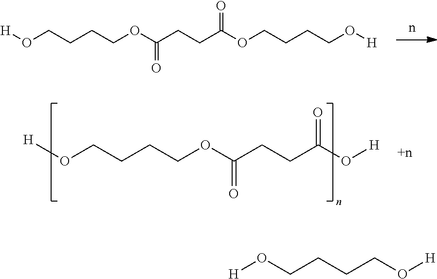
O(CCCCOC(CCC(OCCCCO[H])=O)=O)[H].O(CCCCOC(CCC(O[H])=O)=O)[H].[H]OCCCCO[H]
